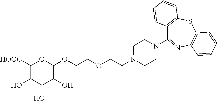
C1N(CCOCCOC2OC([HOOC])C(O)C(O)C2O)CCN(C2=NC3=C(SC4=C2C=CC=C4)C=CC=C3)C1
